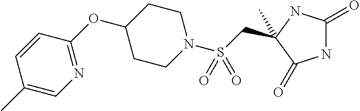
C(S(N1CCC(OC2=NC=C(C)C=C2)CC1)(=O)=O)C1(C)NC(=O)NC1=O
